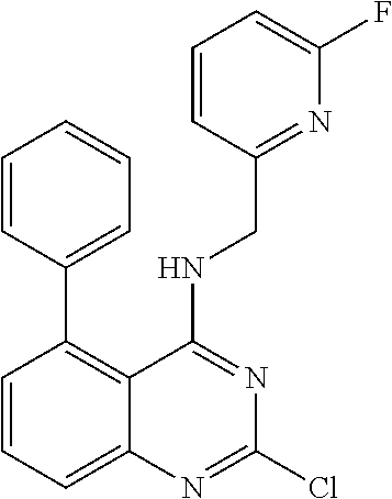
C1=CC=C2C(=C1C1=CC=CC=C1)C(NCC1=NC(F)=CC=C1)=NC(Cl)=N2
